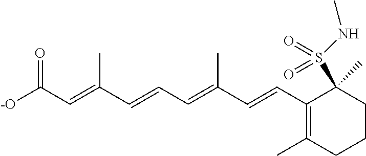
[-O]C(C=C(C=CC=C(C=CC1=C(C)CCCC1(S(NC)(=O)=O)C)C)C)=O
